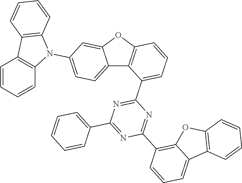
C12=CC=C(N3C4=C(C5=C3C=CC=C5)C=CC=C4)C=C1OC1=C2C(C2=NC(C3=CC=CC=C3)=NC(C3=C4C(=CC=C3)C3=C(O4)C=CC=C3)=N2)=CC=C1
